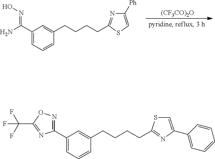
[(CF3CO)2O].C1(C(=NO)N)=CC=CC(CCCCC2=NC([Ph])=CS2)=C1.C1(C2=NOC(C(F)(F)F)=N2)=CC=CC(CCCCC2=NC(C3=CC=CC=C3)=CS2)=C1
